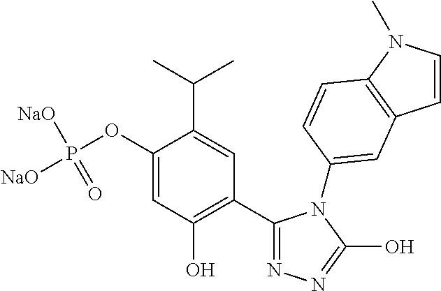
C1(C2=NN=C(O)N2C2=CC3=C(N(C)C=C3)C=C2)=C(O)C=C(OP([NaO])([NaO])=O)C(C(C)C)=C1
